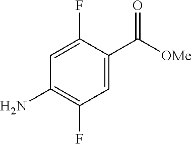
C1=C(F)C(C([OMe])=O)=CC(F)=C1N
